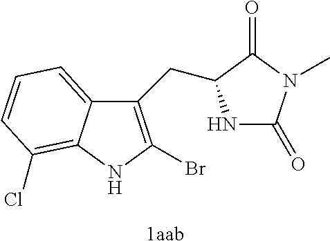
[1aab].N1C(=O)N(C)C(=O)C1CC1=C(Br)NC2=C(Cl)C=CC=C12
